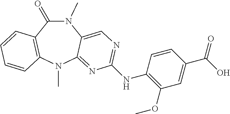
N1(C)C(=O)C2=C(N(C)C3=NC(NC4=C(OC)C=C(C(O)=O)C=C4)=NC=C13)C=CC=C2
